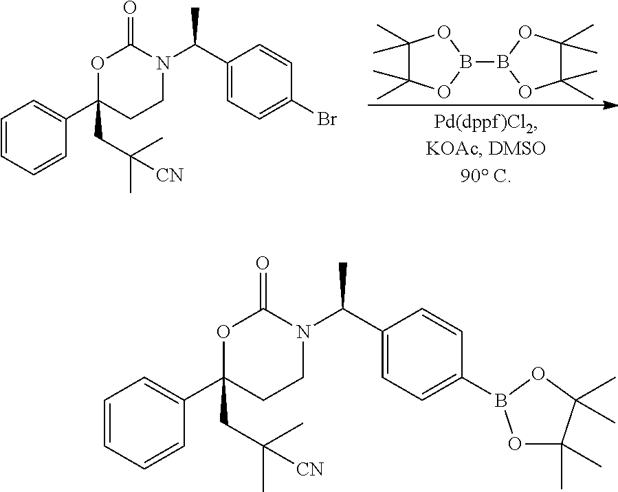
C1=CC=CC(C2(CC(C)(C)[CN])CCN(C(C3=CC=C(Br)C=C3)C)C(=O)O2)=C1.C1(C)(C)C(C)(C)OB(B2OC(C)(C)C(C)(C)O2)O1.C1=CC=CC(C2(CC(C)(C)[CN])CCN(C(C3=CC=C(B4OC(C)(C)C(C)(C)O4)C=C3)C)C(=O)O2)=C1
